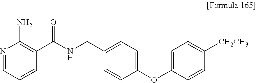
N1=CC=CC(C(NCC2=CC=C(OC3=CC=C([CH2CH3])C=C3)C=C2)=O)=C1N
